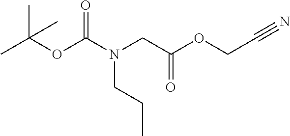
C(N(C(OC(C)(C)C)=O)CCC)C(OCC#N)=O
